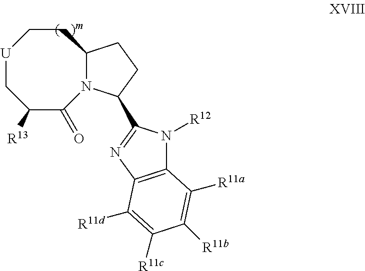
[U]1CC([R13])C(=O)N2C(CC1)CCC2C1=NC2=C(N1[R12])C([R11a])=C([R11b])C([R11c])=C2[R11d]
